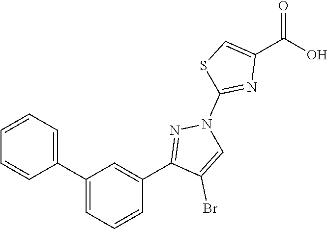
C1(C2=CC=CC=C2)=CC=CC(C2=NN(C3=NC(C(O)=O)=CS3)C=C2Br)=C1
